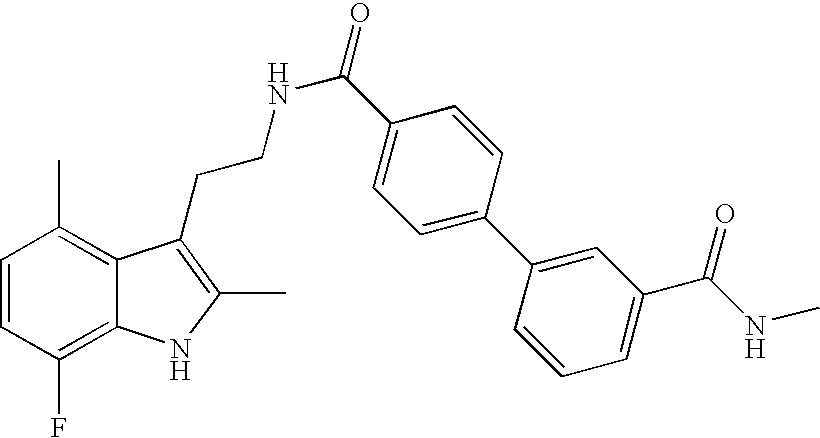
C1=CC(F)=C2C(=C1C)C(CCNC(=O)C1=CC=C(C3=CC(C(NC)=O)=CC=C3)C=C1)=C(C)N2
